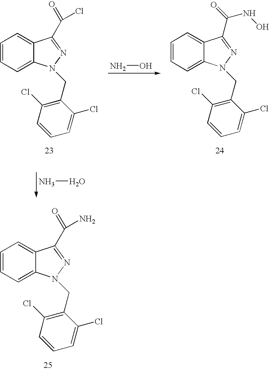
NO.C1=CC=C2C(=C1)C(C(=O)NO)=NN2CC1=C(Cl)C=CC=C1Cl.C1=CC=C2C(=C1)C(C(=O)Cl)=NN2CC1=C(Cl)C=CC=C1Cl.NO.C1=CC=C2C(=C1)C(C(=O)N)=NN2CC1=C(Cl)C=CC=C1Cl
